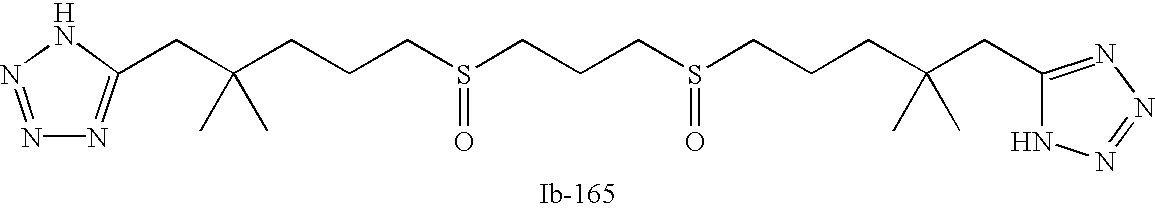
C(CS(=O)CCCS(=O)CCCC(CC1=NN=NN1)(C)C)CC(CC1=NN=NN1)(C)C
